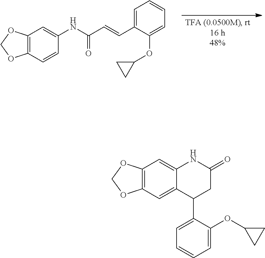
C12=C(C=CC(NC(C=CC3=CC=CC=C3OC3CC3)=O)=C1)OCO2.C1=CC=C(OC2CC2)C(C2CC(=O)NC3=CC4=C(C=C23)OCO4)=C1
